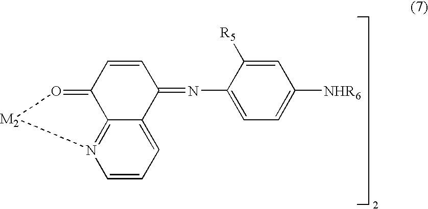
C12=N3C=CC=C1C(=NC1=CC=C([NHR6])C=C1[R5])C=CC2=O[M2]3
